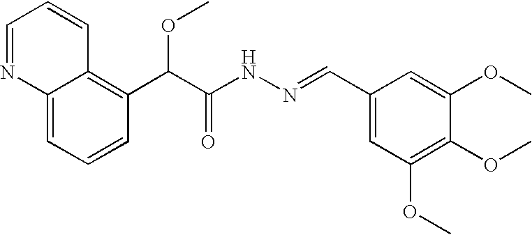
C12=CC=CC(C(C(NN=CC3=CC(OC)=C(OC)C(OC)=C3)=O)OC)=C1C=CC=N2
